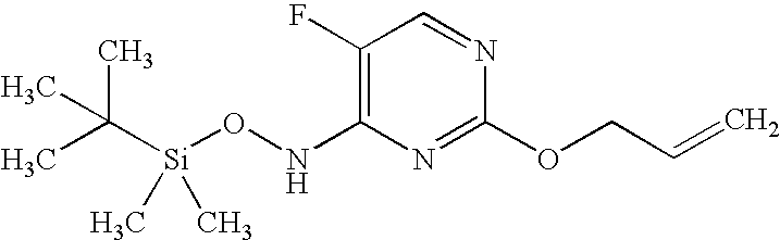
N1=CC(F)=C(NO[Si](C(C)(C)C)(C)C)N=C1OCC=C
